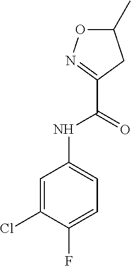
C1(Cl)=CC(NC(C2=NOC(C)C2)=O)=CC=C1F
